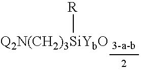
[Q2N(CH2)3SiYbO][R]
